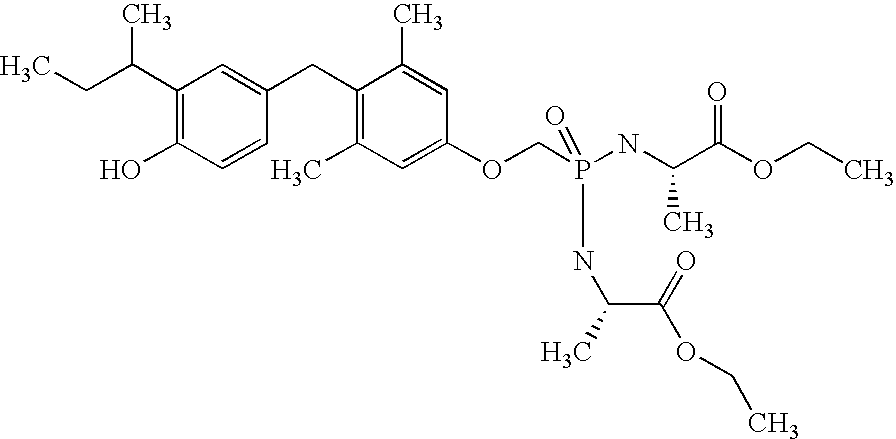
C1(C(CC)C)=C(O)C=CC(CC2=C(C)C=C(OCP(NC(C(OCC)=O)C)(=O)NC(C(=O)OCC)C)C=C2C)=C1
